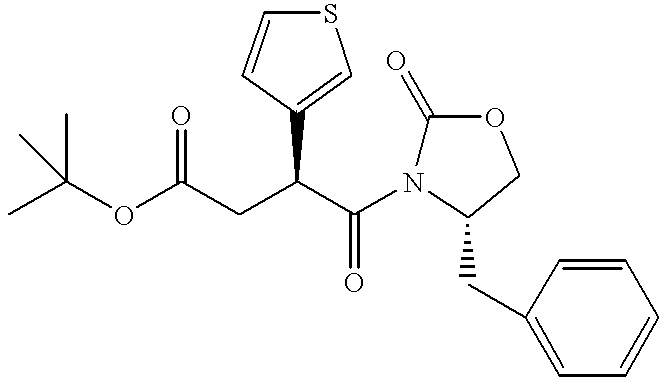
C(OC(CC(C(N1C(=O)OCC1CC1=CC=CC=C1)=O)C1=CSC=C1)=O)(C)(C)C
